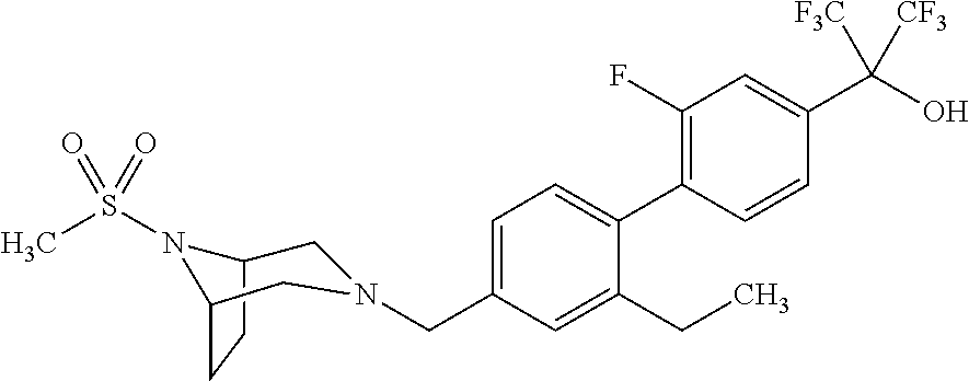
C1(F)=C(C2=CC=C(CN3CC4CCC(N4S(C)(=O)=O)C3)C=C2CC)C=CC(C(O)([F3C])[CF3])=C1
